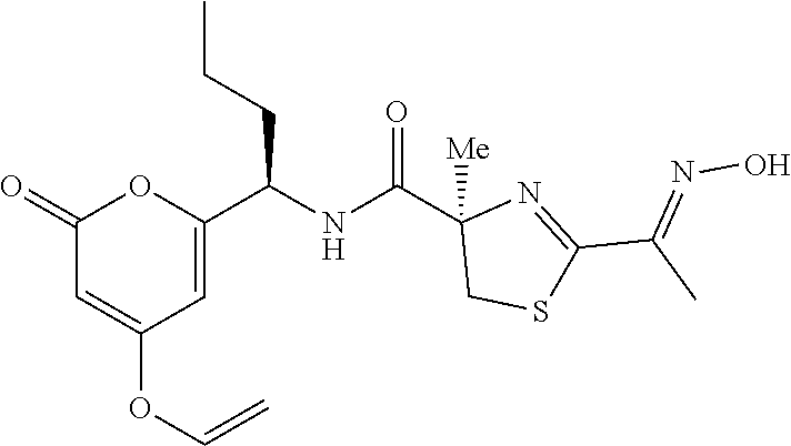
C1(=O)C=C(OC=C)C=C(C(NC(C2([Me])CSC(C(C)=NO)=N2)=O)CCC)O1
